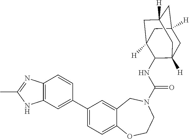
N1(C(NC2C3([H])CC4([H])CC([H])(CC2([H])C4)C3)=O)CC2=CC(C3=CC4=C(C=C3)N=C(C)N4)=CC=C2OCC1
